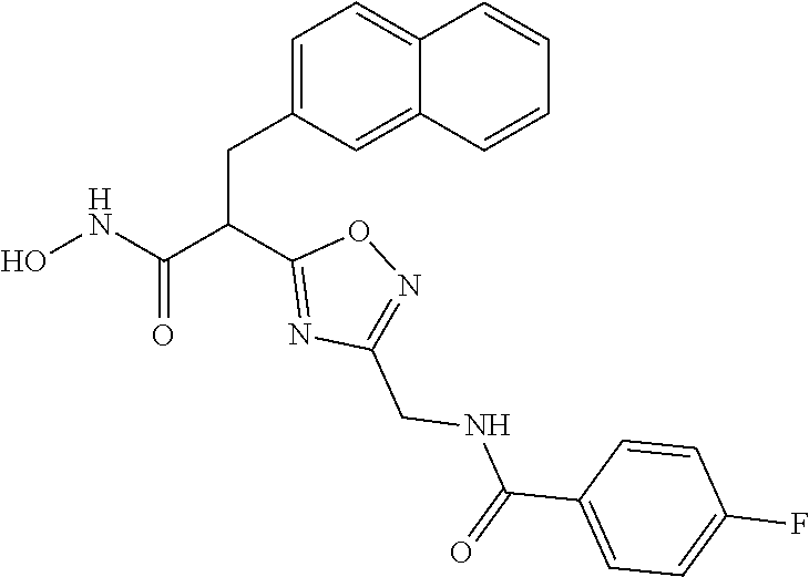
O1N=C(CNC(C2=CC=C(F)C=C2)=O)N=C1C(CC1=CC=C2C=CC=CC2=C1)C(=O)NO
